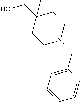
C1N(CC2=CC=CC=C2)CCC(CO)(C)C1
